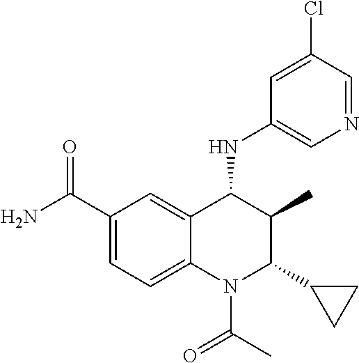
C1(C(N)=O)=CC=C2C(=C1)C(NC1=CN=CC(Cl)=C1)C(C)C(C1CC1)N2C(C)=O
